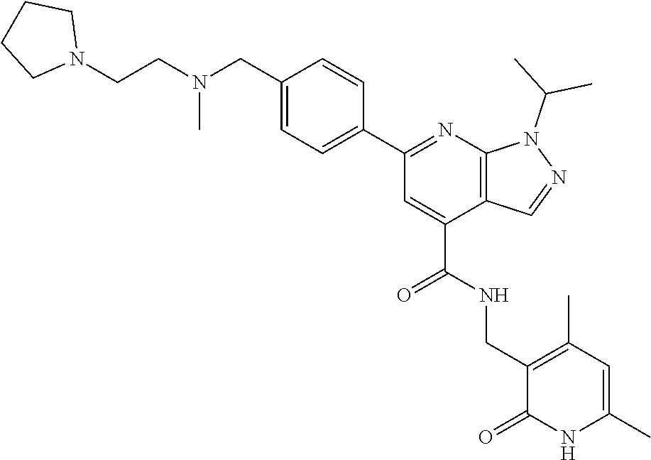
C1(CNC(=O)C2=CC(C3=CC=C(CN(CCN4CCCC4)C)C=C3)=NC3=C2C=NN3C(C)C)=C(C)C=C(C)NC1=O
